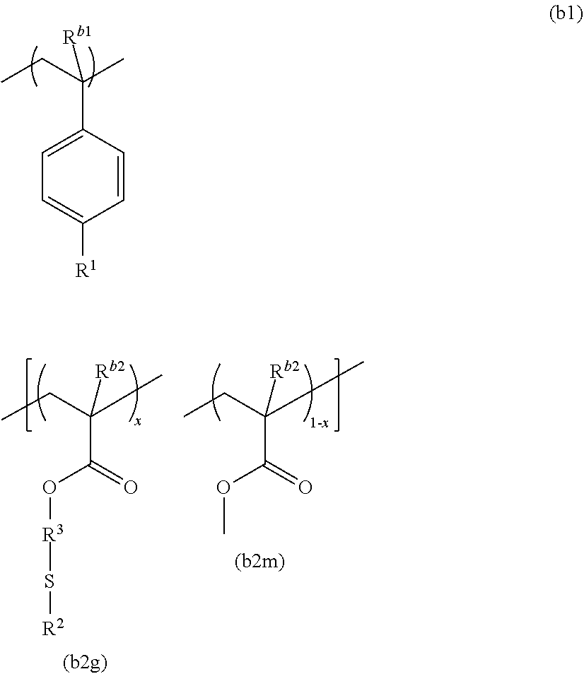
C1=C(C(CC)(C)[Rb1])C=CC([R1])=C1.O(C(=O)C(CC)(C)[Rb2])[R3]S[R2].O(C(=O)C(CC)(C)[Rb2])C
